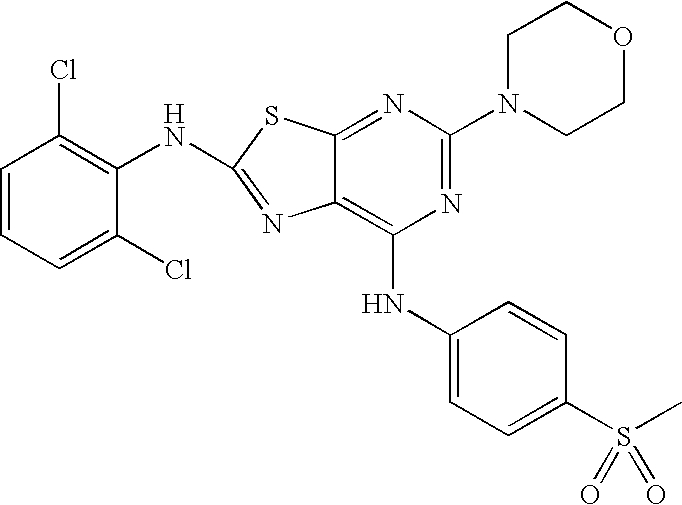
N1=C(N2CCOCC2)N=C2C(=C1NC1=CC=C(S(C)(=O)=O)C=C1)N=C(NC1=C(Cl)C=CC=C1Cl)S2
